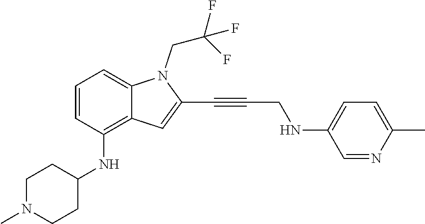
C1=CC(NC2CCN(C)CC2)=C2C(=C1)N(CC(F)(F)F)C(C#CCNC1=CC=C(C)N=C1)=C2
